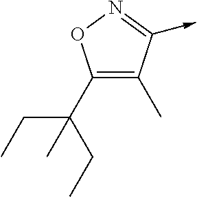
C1(C(CC)(CC)C)=C(C)C(->C)=NO1
